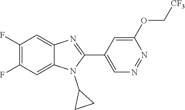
C1(F)=C(F)C=C2C(=C1)N=C(C1=CN=NC(OC[CF3])=C1)N2C1CC1
